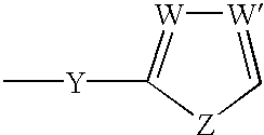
[W]1=C([Y]C)[Z]C=[W]1
